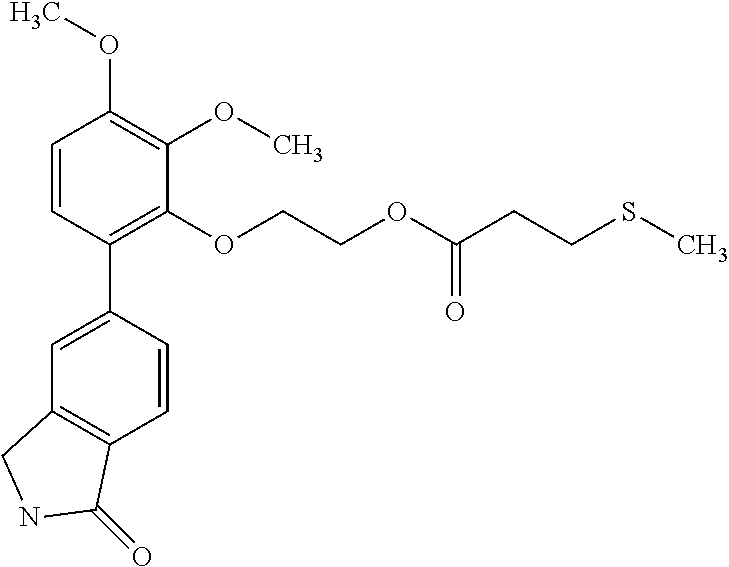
C1=CC(C2=CC3=C(C=C2)C(=O)NC3)=C(OCCOC(CCSC)=O)C(OC)=C1OC
